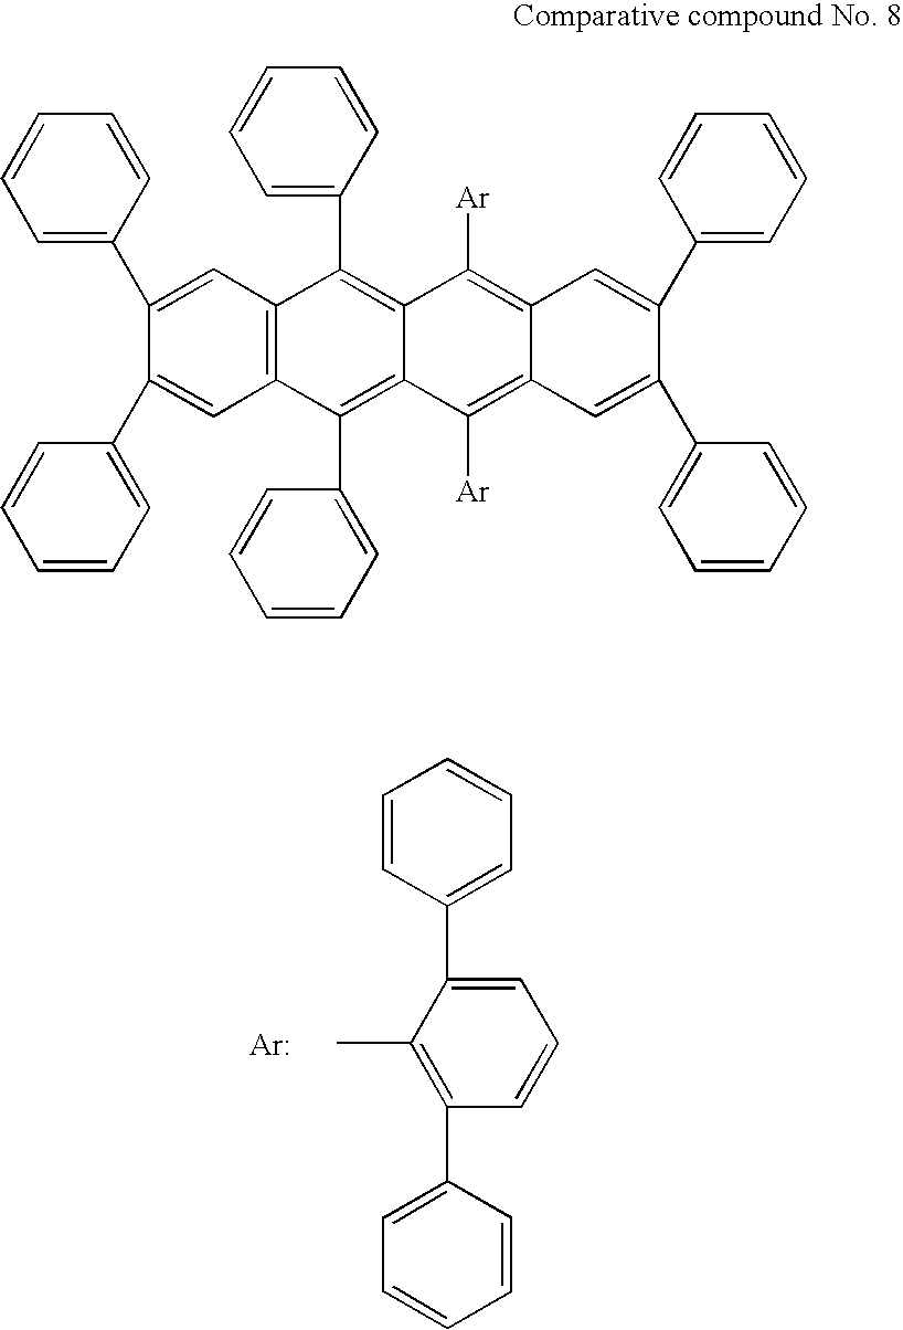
C1=CC(C2=CC=CC(C3=CC=CC=C3)=C2C)=CC=C1.[Ar].C1=C(C2=CC3=C(C=C2C2=CC=CC=C2)C(C2=CC=CC=C2)=C2C(=C3C3=CC=CC=C3)C([Ar])=C3C(=C2[Ar])C=C(C2=CC=CC=C2)C(C2=CC=CC=C2)=C3)C=CC=C1
